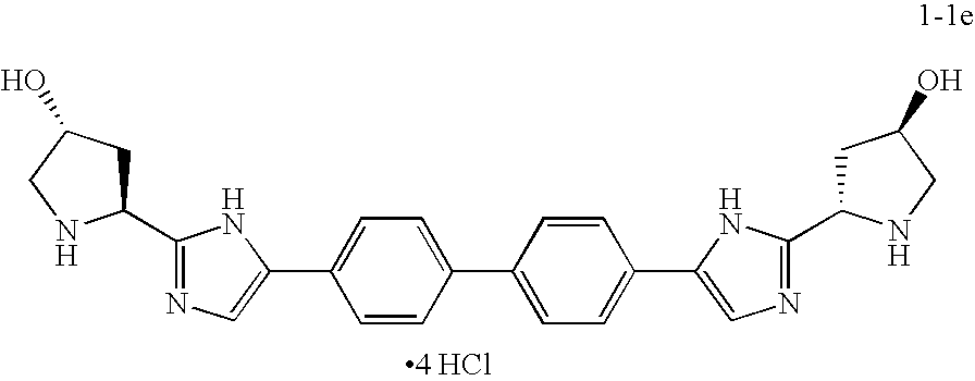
C1=CC(C2=CC=C(C3=CN=C(C4CC(O)CN4)N3)C=C2)=CC=C1C1=CN=C(C2CC(O)CN2)N1.[4 HCl]
